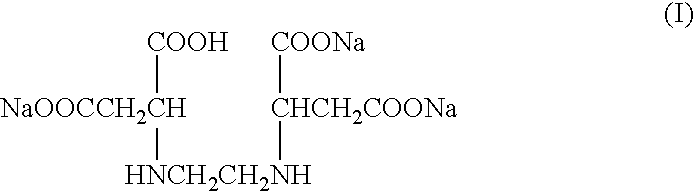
[COOH][NaOOCCH2CH][HNCH2CH2NH][CHCH2COONa][COONa]
